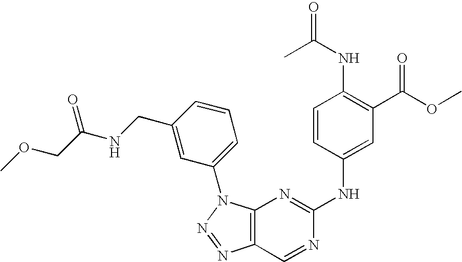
C12=C(N(C3=CC=CC(CNC(COC)=O)=C3)N=N1)N=C(NC1=CC(C(OC)=O)=C(NC(C)=O)C=C1)N=C2
